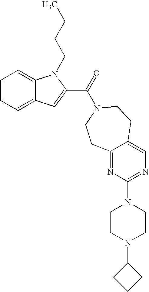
C1=CC=C2C(=C1)N(CCCC)C(C(=O)N1CCC3=CN=C(N4CCN(C5CCC5)CC4)N=C3CC1)=C2
